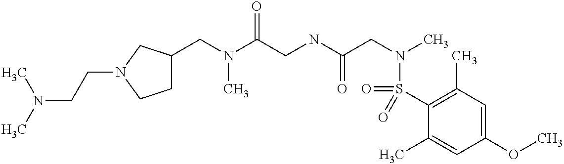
C(N(C(CNC(CN(C)S(C1=C(C)C=C(OC)C=C1C)(=O)=O)=O)=O)C)C1CCN(CCN(C)C)C1
